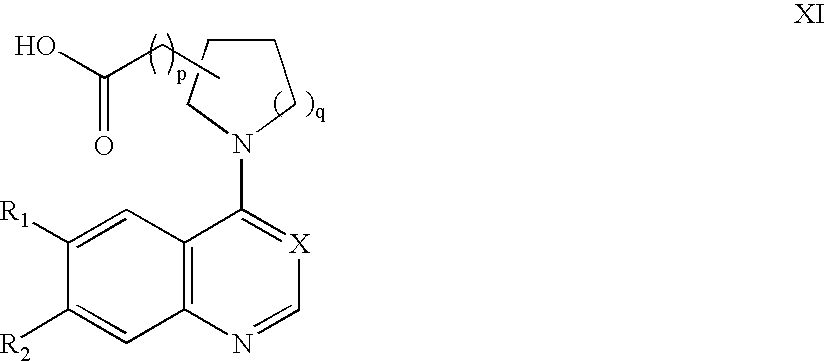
C12=C(N=C[X]=C1N1CCCC1)C=C([R2])C([R1])=C2.CCC(O)=O
